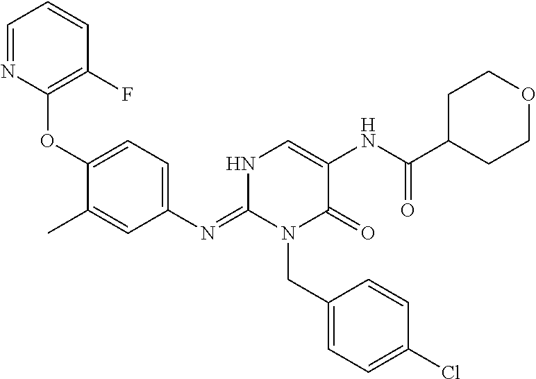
C1(OC2=C(F)C=CC=N2)=CC=C(N=C2N(CC3=CC=C(Cl)C=C3)C(=O)C(NC(C3CCOCC3)=O)=CN2)C=C1C
